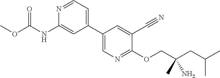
C1(C2=CC=NC(NC(OC)=O)=C2)=CN=C(OCC(CC(C)C)(C)N)C(C#N)=C1
